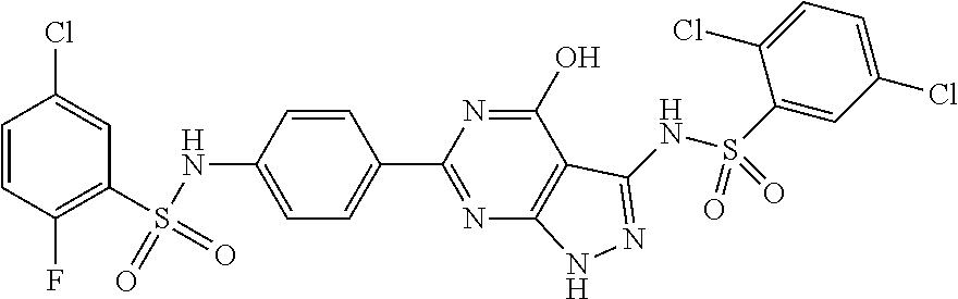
C1=CC(F)=C(S(NC2=CC=C(C3=NC4=C(C(O)=N3)C(NS(C3=CC(Cl)=CC=C3Cl)(=O)=O)=NN4)C=C2)(=O)=O)C=C1Cl
